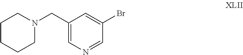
C1=C(CN2CCCCC2)C=C(Br)C=N1
